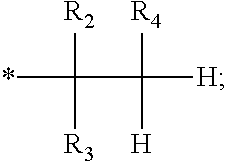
*C([R2])([R3])C([R4])([H])[H]
